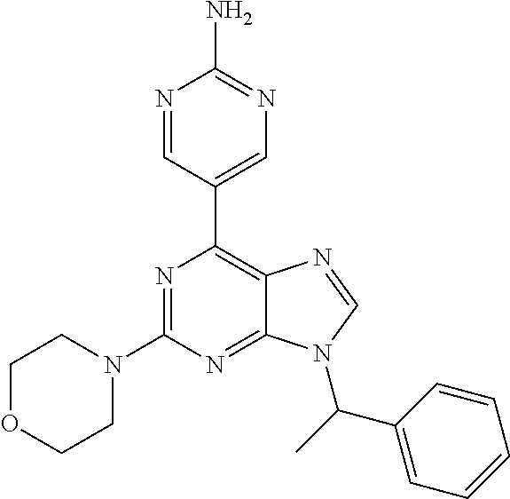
N1=CC(C2=C3C(=NC(N4CCOCC4)=N2)N(C(C)C2=CC=CC=C2)C=N3)=CN=C1N
